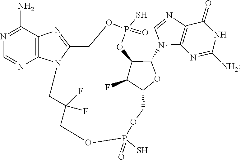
C1=NC2=C(N1C1C3C(F)C(COP(S)(=O)OCC(F)(F)CN4C(=NC5=C4N=CN=C5N)COP(S)(=O)O3)O1)N=C([NH2])NC2=O
